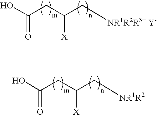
OC(=O)CC([X])C[NR1R2R3+ Y-].OC(=O)CC([X])C[NR1R2]
